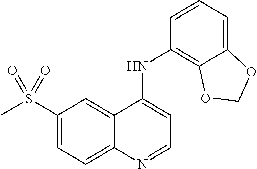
C1(S(C)(=O)=O)=CC=C2C(=C1)C(NC1=C3C(=CC=C1)OCO3)=CC=N2
